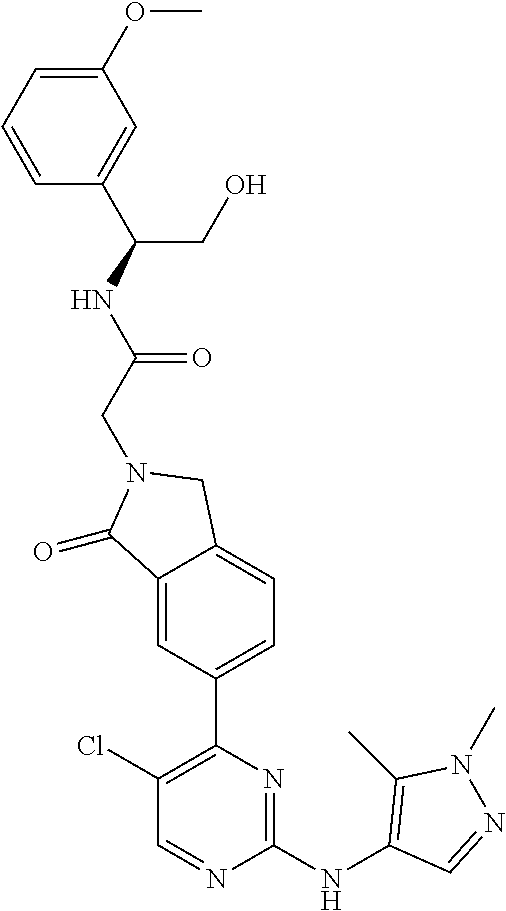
C1(Cl)=C(C2=CC=C3C(=C2)C(=O)N(CC(=O)NC(CO)C2=CC(OC)=CC=C2)C3)N=C(NC2=C(C)N(C)N=C2)N=C1
